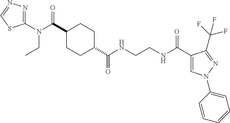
C1(C(=O)N(C2=NN=CS2)CC)CCC(C(NCCNC(C2=CN(C3=CC=CC=C3)N=C2C(F)(F)F)=O)=O)CC1
